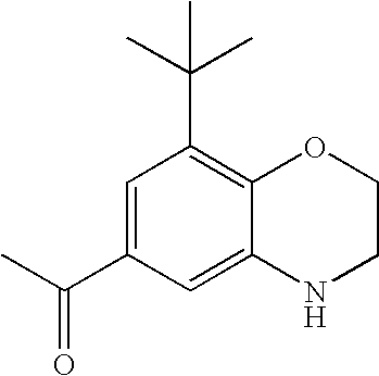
C1=C(C(C)=O)C=C2C(=C1C(C)(C)C)OCCN2
